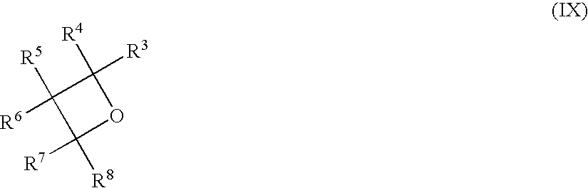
C1([R6])([R5])C([R7])([R8])OC1([R4])[R3]
